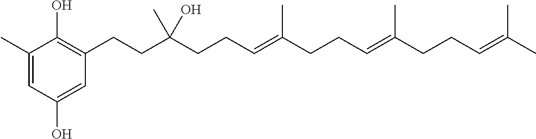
C1(C)=CC(O)=CC(CCC(CCC=C(CCC=C(CCC=C(C)C)C)C)(C)O)=C1O
